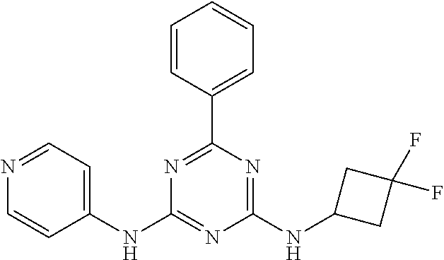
C1(NC2=CC=NC=C2)=NC(NC2CC(F)(F)C2)=NC(C2=CC=CC=C2)=N1
